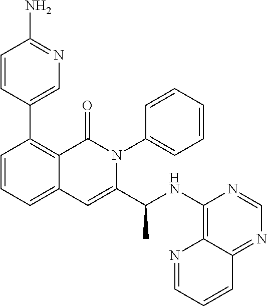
C1=CC=C2C(=C1C1=CN=C(N)C=C1)C(=O)N(C1=CC=CC=C1)C(C(C)NC1=C3C(=NC=N1)C=CC=N3)=C2
